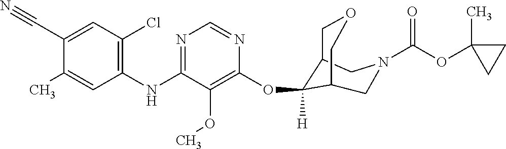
C1(NC2=NC=NC(OC3([H])C4COCC3CN(C(OC3(C)CC3)=O)C4)=C2OC)=C(Cl)C=C(C#N)C(C)=C1
